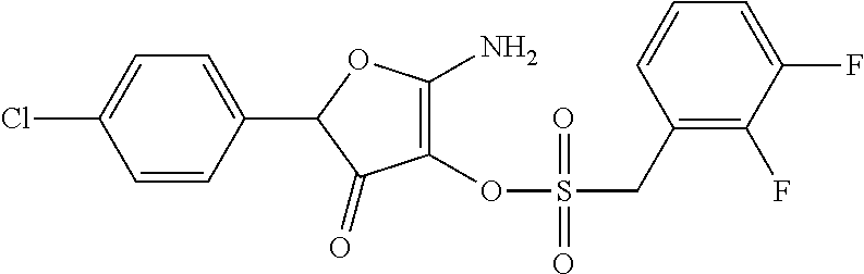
C1(=O)C(OS(CC2=C(F)C(F)=CC=C2)(=O)=O)=C(N)OC1C1=CC=C(Cl)C=C1
